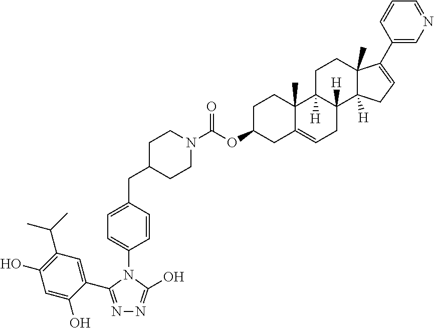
C(OC1CC2=CCC3([H])C([H])(C2(C)CC1)CCC1(C)C3([H])CC=C1C1=CN=CC=C1)(=O)N1CCC(CC2=CC=C(N3C(C4=CC(C(C)C)=C(O)C=C4O)=NN=C3O)C=C2)CC1
